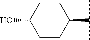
C1C(O)CCC(C(C)C)C1
